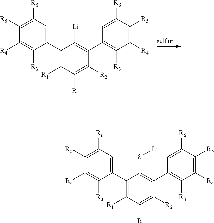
C1(C2=CC([R6])=C([R5])C([R4])=C2[R3])=C([R1])C([R])=C([R2])C(C2=C([R3])C([R4])=C([R5])C([R6])=C2)=C1[Li].C1(C2=CC([R6])=C([R5])C([R4])=C2[R3])=C([R1])C([R])=C([R2])C(C2=C([R3])C([R4])=C([R5])C([R6])=C2)=C1S[Li]
